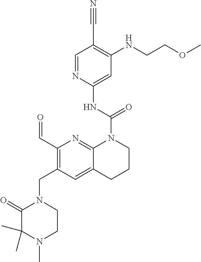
N1(CC2=C(C=O)N=C3C(=C2)CCCN3C(NC2=CC(NCCOC)=C(C#N)C=N2)=O)C(=O)C(C)(C)N(C)CC1
